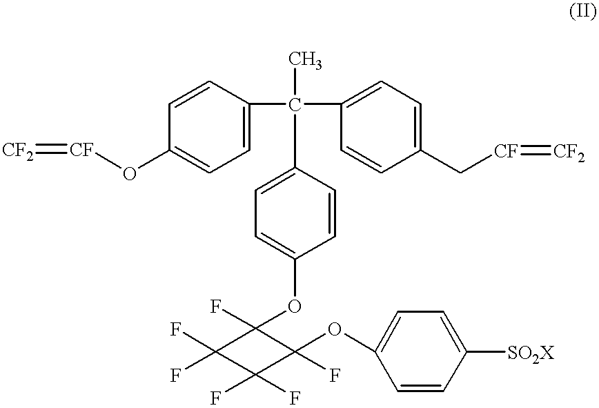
[CF2]=[CF]OC1=CC=C(C(C2=CC=C(C[CF]=[CF2])C=C2)(C)C2=CC=C(OC3(F)C(F)(F)C(F)(F)C3(OC3=CC=C([SO2X])C=C3)F)C=C2)C=C1
